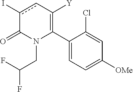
C1(C2=C([Y])cc(I)C(=O)N2CC(F)F)=CC=C([OMe])C=C1Cl
